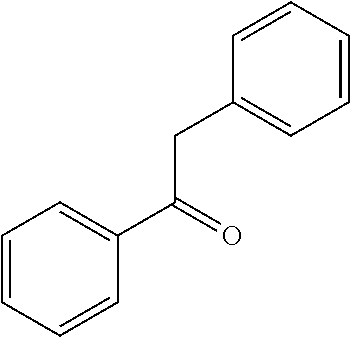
C1=CC=CC(C(=O)CC2=CC=CC=C2)=C1
